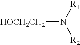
[R1]N([R2])[HOCH2CH2]
